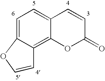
C1=C2OC=CC2=C2C(=C1)C=CC(=O)O2
